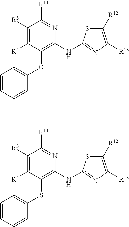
C1([R3])=C([R4])C(OC2=CC=CC=C2)=C(NC2=NC([R13])=C([R12])S2)N=C1[R11].C1([R3])=C([R4])C(SC2=CC=CC=C2)=C(NC2=NC([R13])=C([R12])S2)N=C1[R11]
